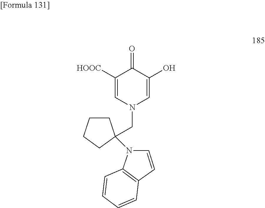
C1([HOOC])=CN(CC2(N3C4=C(C=C3)C=CC=C4)CCCC2)C=C(O)C1=O
